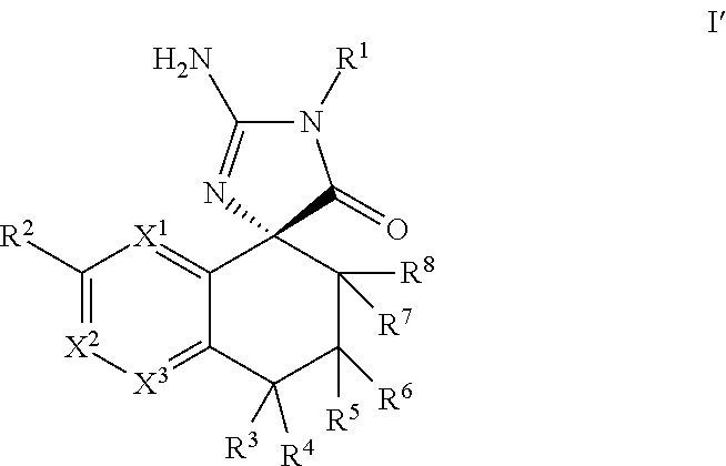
C1([R2])=[X2][X3]=C2C(=[X1]1)C1(C([R8])([R7])C([R5])([R6])C2([R3])[R4])C(=O)N([R1])C(N)=N1
